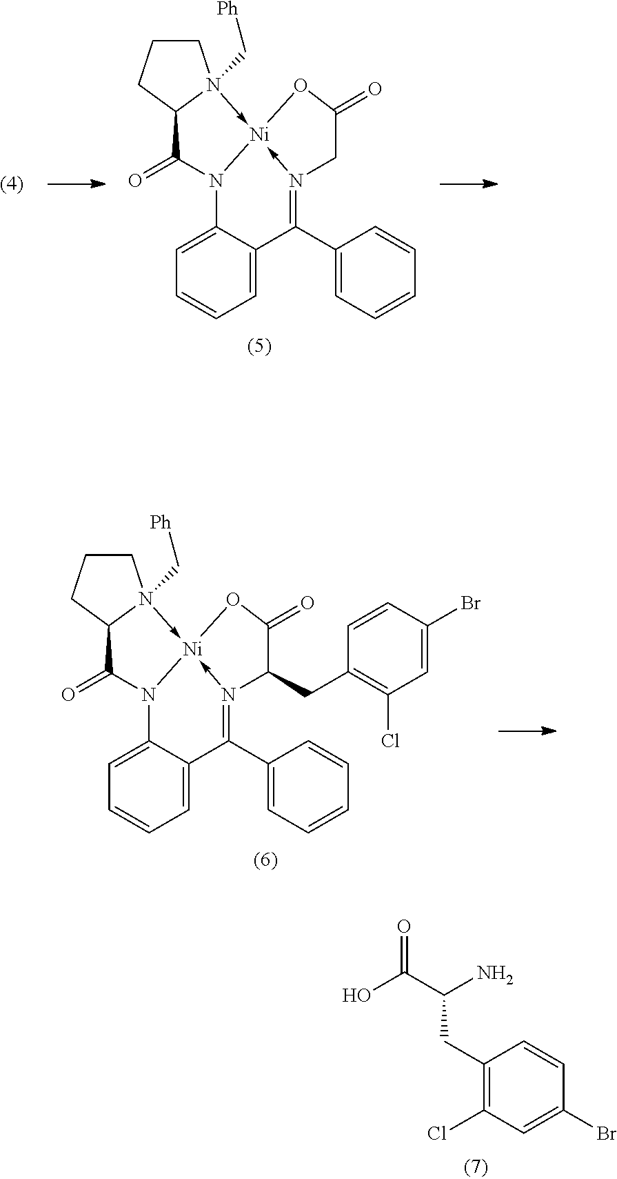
C1CCC2N1(C[Ph])->[Ni]13-N(=C(C4=CC=CC=C4)C4=CC=CC=C4N1C2=O)CC(=O)O3.C1CCC2N1(C[Ph])->[Ni]13-N(=C(C4=CC=CC=C4)C4=CC=CC=C4N1C2=O)C(CC1=C(Cl)C=C(Br)C=C1)C(=O)O3.C1(CC(C(O)=O)N)=C(Cl)C=C(Br)C=C1
